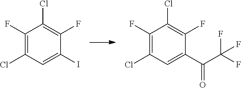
C1(F)=C(Cl)C=C(C(C(F)(F)F)=O)C(F)=C1Cl.C1(F)=C(Cl)C=C(I)C(F)=C1Cl
